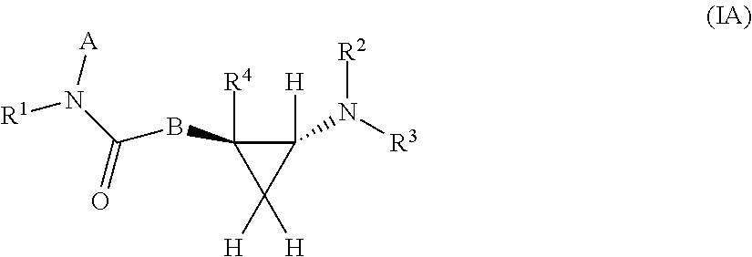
C1([H])(N([R2])[R3])C([R4])(BC(N([R1])[A])=O)C1([H])[H]
